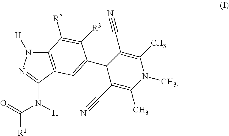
C12=C(C(N([H])C(=O)[R1])=NN1[H])C=C(C1C(C#N)=C(C)N(C)C(C)=C1C#N)C([R3])=C2[R2]
